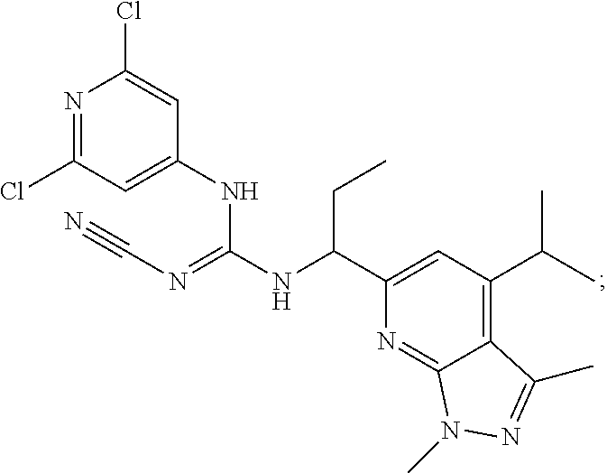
N1=C2C(=C(C(C)C)C=C1C(NC(=NC#N)NC1=CC(Cl)=NC(Cl)=C1)CC)C(C)=NN2C
